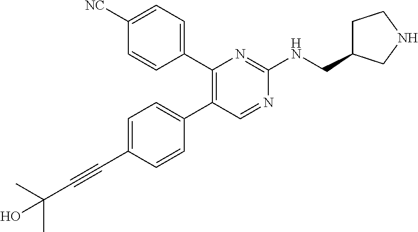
C1=C(C#CC(C)(C)O)C=CC(C2=C(C3=CC=C([NC])C=C3)N=C(NCC3CCNC3)N=C2)=C1
